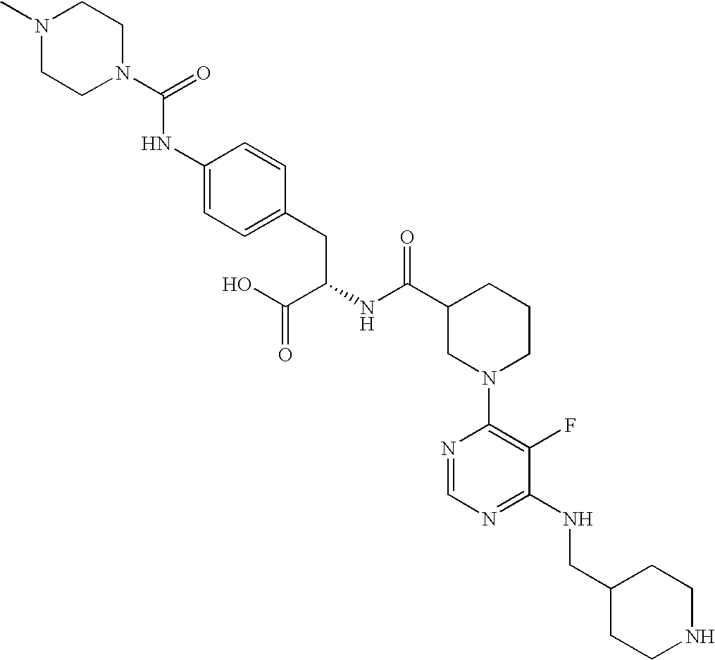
N1(C)CCN(C(=O)NC2=CC=C(CC(NC(C3CN(C4=C(F)C(NCC5CCNCC5)=NC=N4)CCC3)=O)C(O)=O)C=C2)CC1
